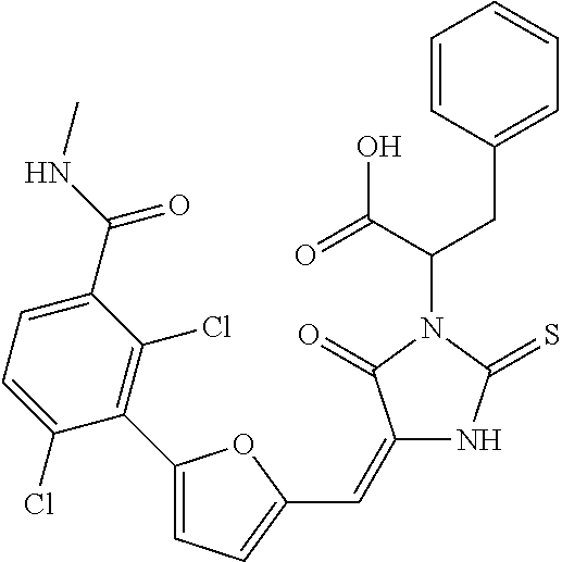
C(C(=O)O)(N1C(=O)C(=CC2=CC=C(C3=C(Cl)C(C(NC)=O)=CC=C3Cl)O2)NC1=S)CC1=CC=CC=C1
